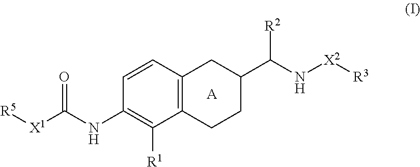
[A].[X1](C(NC1=C([R1])C2=C(C=C1)CC(C(N[X2][R3])[R2])CC2)=O)[R5]
